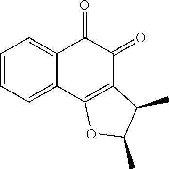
C1=CC=C2C(=C1)C(=O)C(=O)C1=C2OC(C)C1C
